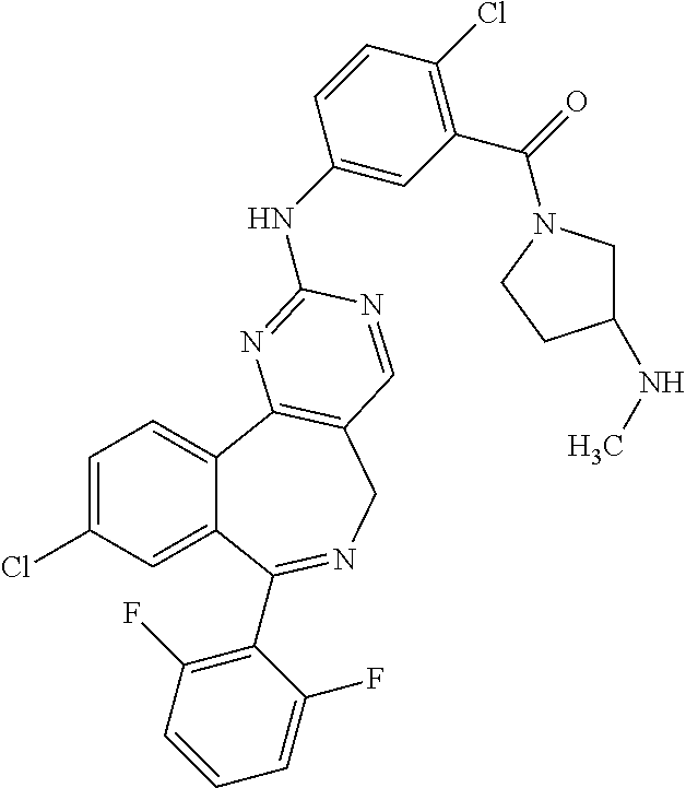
C1=C(Cl)C=C2C(=C1)C1=C(CN=C2C2=C(F)C=CC=C2F)C=NC(NC2=CC(C(=O)N3CC(NC)CC3)=C(Cl)C=C2)=N1
